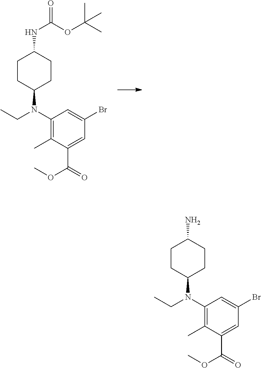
C1(N(CC)C2CCC(NC(OC(C)(C)C)=O)CC2)=C(C)C(C(=O)OC)=CC(Br)=C1.C1(N(CC)C2CCC(N)CC2)=C(C)C(C(=O)OC)=CC(Br)=C1
